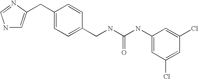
N1C=C(CC2=CC=C(CNC(NC3=CC(Cl)=CC(Cl)=C3)=O)C=C2)N=C1
